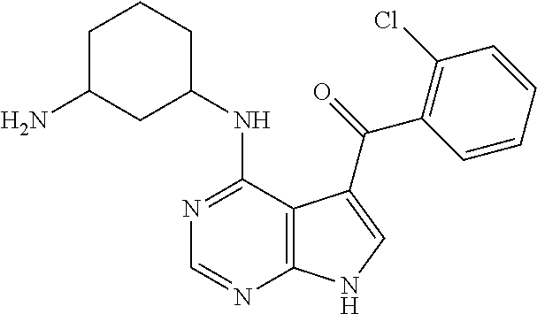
C1C(N)CC(NC2=NC=NC3=C2C(C(=O)C2=C(Cl)C=CC=C2)=CN3)CC1
